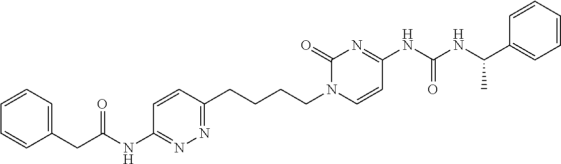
C1=CC=C(CC(=O)NC2=NN=C(CCCCN3C=CC(NC(NC(C)C4=CC=CC=C4)=O)=NC3=O)C=C2)C=C1
